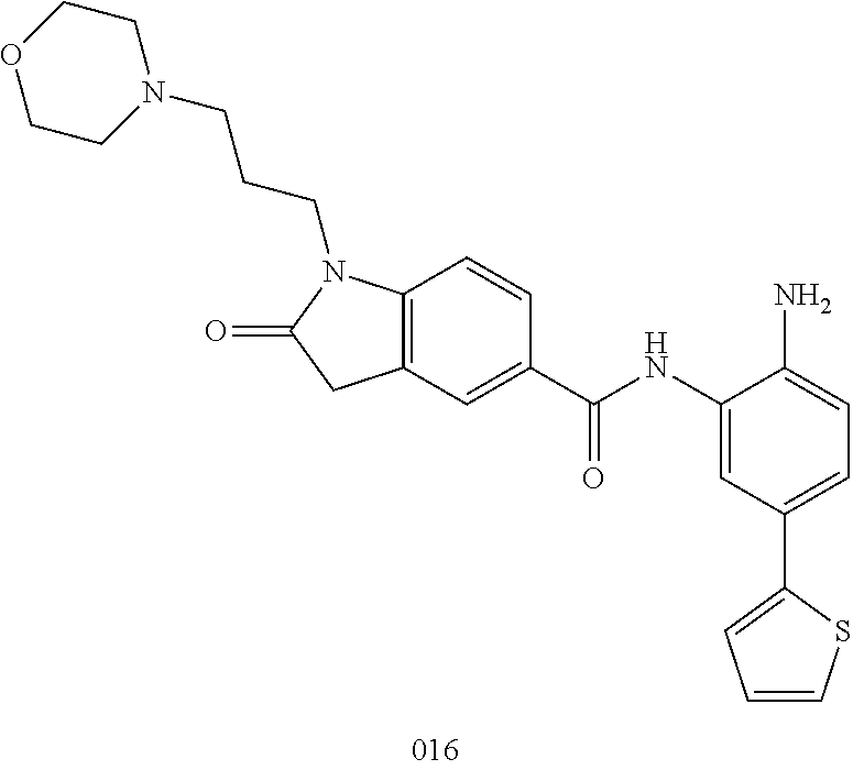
C12=C(C=C(C(NC3=CC(C4=CC=CS4)=CC=C3N)=O)C=C1)CC(=O)N2CCCN1CCOCC1
